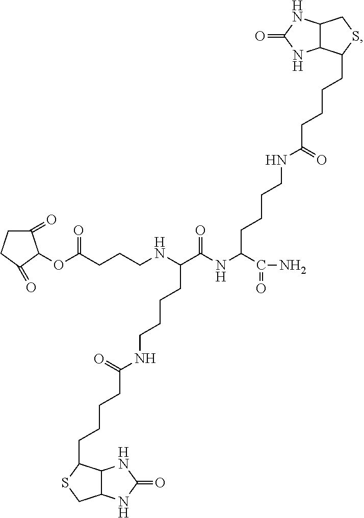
C(CCCNC(C(NC(C(N)=O)CCCCNC(=O)CCCCC1C2C(CS1)NC(=O)N2)=O)CCCCNC(=O)CCCCC1C2C(NC(=O)N2)CS1)(OC1C(=O)CCC1=O)=O
